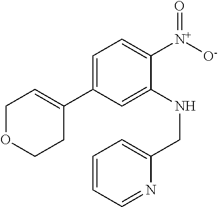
C1(C2=CC=C([N+]([O-])=O)C(NCC3=CC=CC=N3)=C2)=CCOCC1
